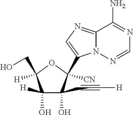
C1([H])(O)C(O)(C#C[H])C([CN])(C2=CN=C3N2N=CN=C3N)OC1([H])CO
